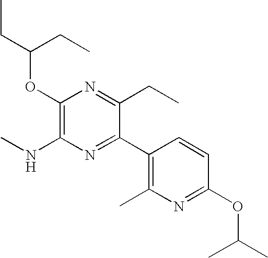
CCC(OC1=C(NC)N=C(C2=C(C)N=C(OC(C)C)C=C2)C(CC)=N1)CC
